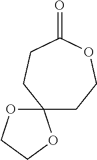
C1COC(=O)CCC12OCCO2
